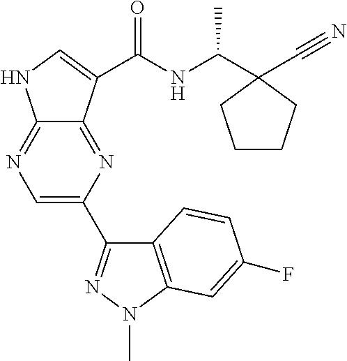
C12=NC(C3=NN(C)C4=C3C=CC(F)=C4)=CN=C1NC=C2C(NC(C)C1(C#N)CCCC1)=O
